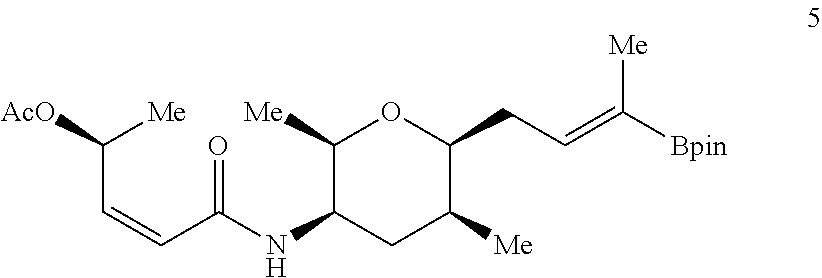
C1([Me])C(NC(C=CC([AcO])[Me])=O)CC([Me])C(CC=C([Bpin])[Me])O1
